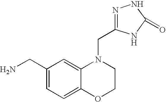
C1(CN)=CC=C2C(=C1)N(CC1=NNC(=O)N1)CCO2
